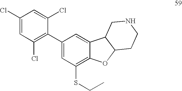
C1(Cl)=CC(Cl)=C(C2=CC(SCC)=C3C(=C2)C2C(O3)CCNC2)C(Cl)=C1
